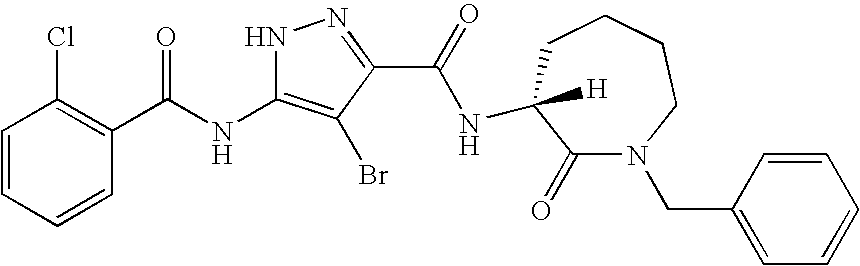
C1=CC=CC(C(=O)NC2=C(Br)C(C(=O)NC3([H])C(=O)N(CC4=CC=CC=C4)CCCC3)=NN2)=C1Cl
